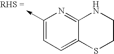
C1(->C)=CC=C2C(=N1)NCCS2
